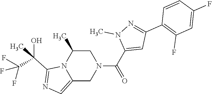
C1(C(=O)N2CC(C)N3C(=CN=C3C(C(F)(F)F)(O)C)C2)=CC(C2=C(F)C=C(F)C=C2)=NN1C
